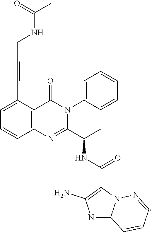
C1=C(C#CCNC(=O)C)C2=C(C=C1)N=C(C(C)NC(C1=C(N)N=C3N1N=CC=C3)=O)N(C1=CC=CC=C1)C2=O
